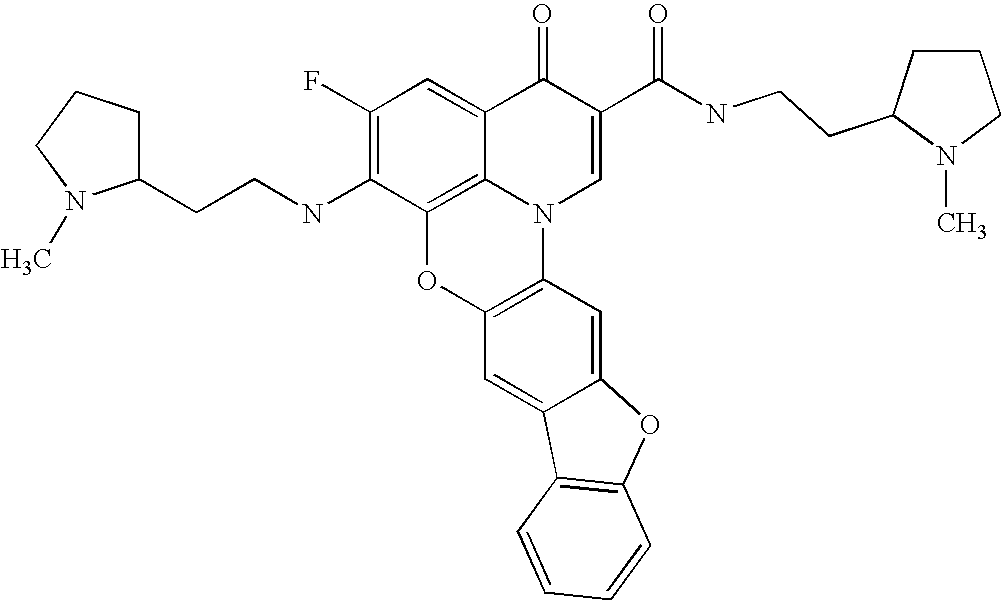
C1(F)=C(NCCC2CCCN2C)C2=C3C(=C1)C(=O)C(C(NCCC1CCCN1C)=O)=CN3C1=C(O2)C=C2C(=C1)OC1=C2C=CC=C1
